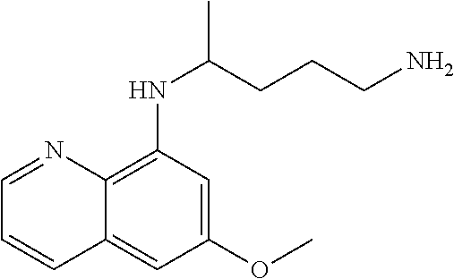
C1=NC2=C(NC(C)CCCN)C=C(OC)C=C2C=C1
